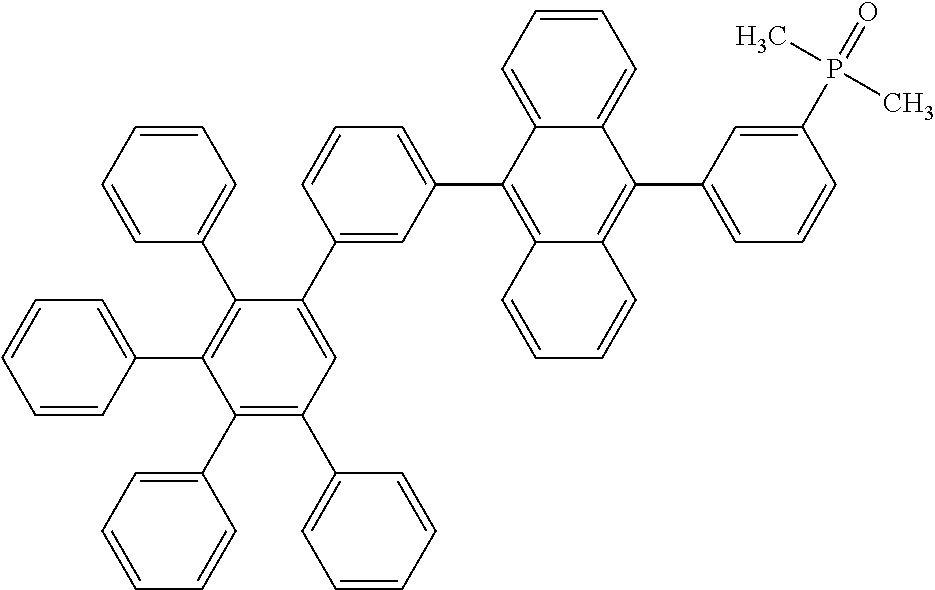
C1(C2=CC=CC=C2)=C(C2=CC=CC=C2)C=C(C2=CC(C3=C4C(=C(C5=CC=CC(P(=O)(C)C)=C5)C5=CC=CC=C35)C=CC=C4)=CC=C2)C(C2=CC=CC=C2)=C1C1=CC=CC=C1
